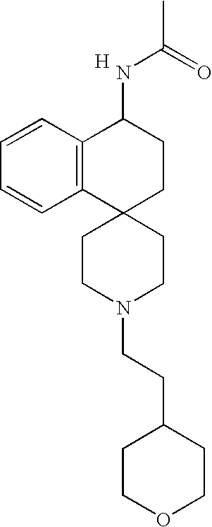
C1CN(CCC2CCOCC2)CCC12CCC(NC(C)=O)C1=C2C=CC=C1.[H]
